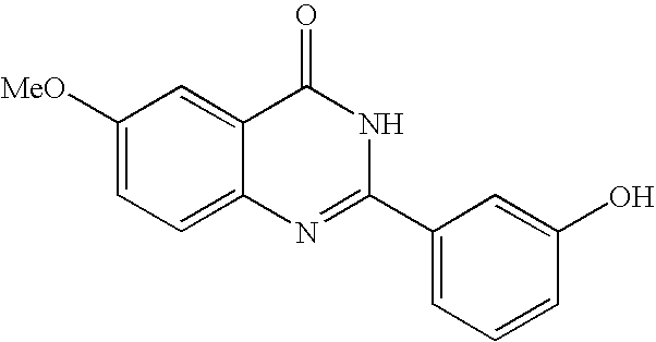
C1=C2C(=CC([MeO])=C1)C(=O)NC(C1=CC=CC(O)=C1)=N2
